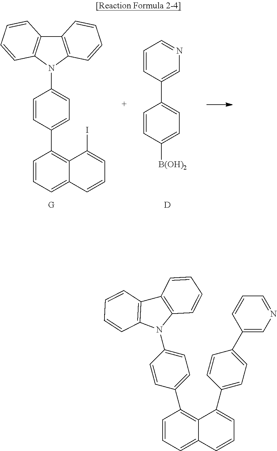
C12=C(N(C3=CC=C(C4=C5C(=CC=C4)C=CC=C5I)C=C3)C3=C1C=CC=C3)C=CC=C2.C1=NC=C(C2=CC=C([B(OH)2])C=C2)C=C1.[D].C1(C2=C3C(=CC=C2)C=CC=C3C2=CC=C(C3=CN=CC=C3)C=C2)=CC=C(N2C3=C(C4=C2C=CC=C4)C=CC=C3)C=C1
